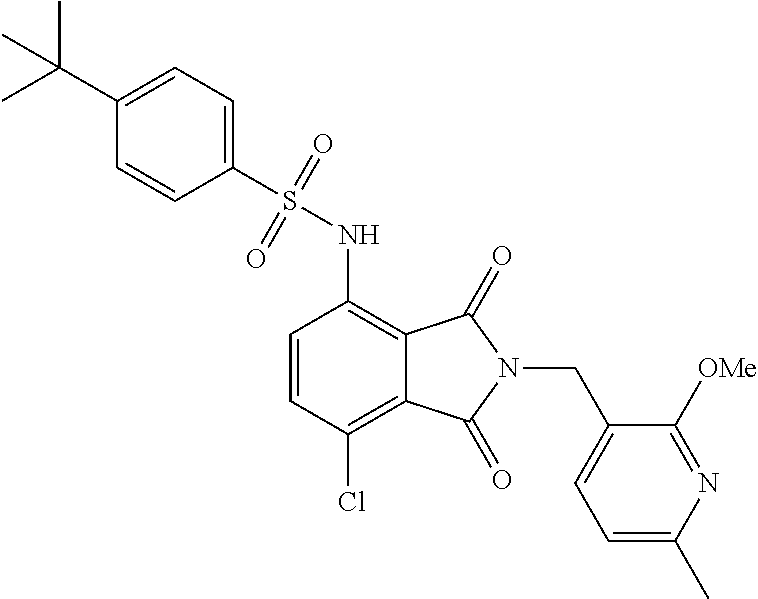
C1=CC(Cl)=C2C(=C1NS(=O)(=O)C1=CC=C(C(C)(C)C)C=C1)C(=O)N(CC1=CC=C(C)N=C1[OMe])C2=O
